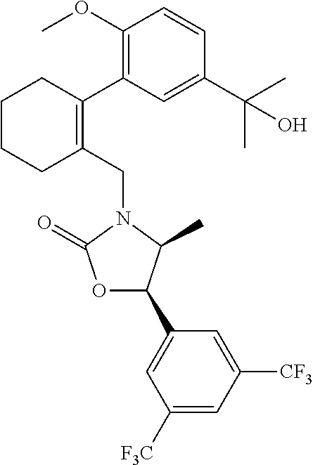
C1(CN2C(=O)OC(C3=CC([F3C])=CC([CF3])=C3)C2C)=C(C2=C(OC)C=CC(C(C)(C)O)=C2)CCCC1
